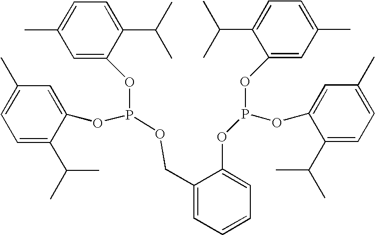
C1=CC=C(OP(OC2=CC(C)=CC=C2C(C)C)OC2=CC(C)=CC=C2C(C)C)C(COP(OC2=CC(C)=CC=C2C(C)C)OC2=CC(C)=CC=C2C(C)C)=C1
